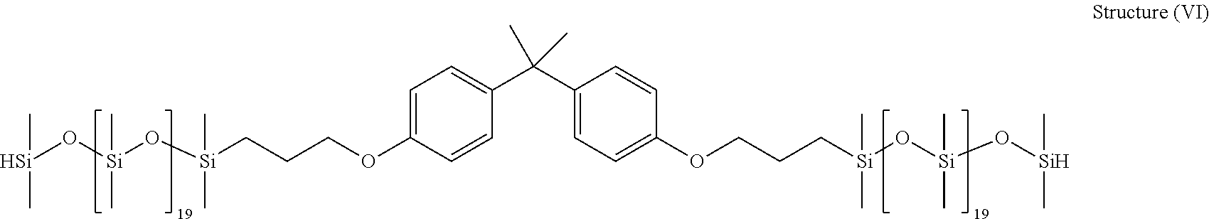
C1(C(C2=CC=C(OCCC[Si](O[Si](O[Si](C)C)(C)C)(C)C)C=C2)(C)C)=CC=C(OCCC[Si](O[Si](O[Si](C)C)(C)C)(C)C)C=C1
